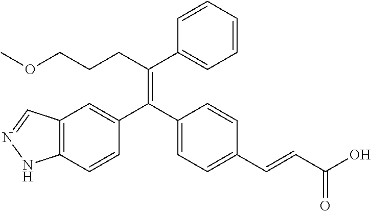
C12=C(C=CC(C(C3=CC=C(C=CC(O)=O)C=C3)=C(CCCOC)C3=CC=CC=C3)=C1)NN=C2
